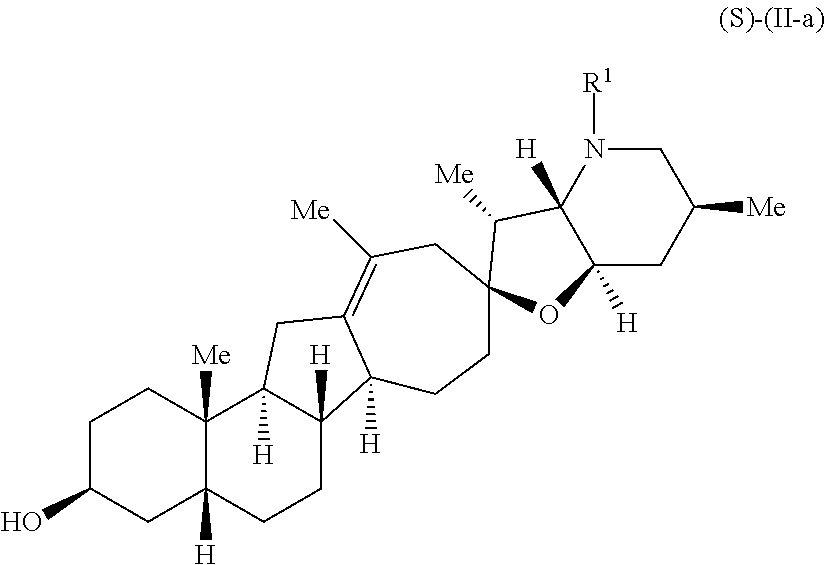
C1C(O)CC2([H])C([Me])(C1)C1([H])C([H])(CC2)C2([H])C(=C([Me])CC3(CC2)C([Me])C2([H])C([H])(CC([Me])CN2[R1])O3)C1
